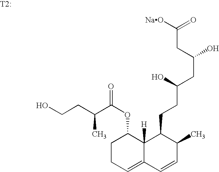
C1CC=C2C([H])(C1OC(=O)C(CCO)C)C(CCC(CC(O)CC([NaO])=O)O)C(C)C=C2.[T2:]
